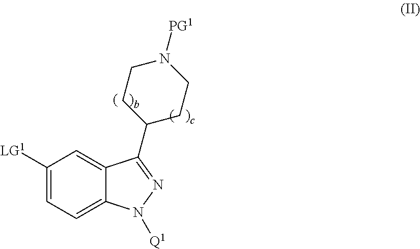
C1([LG1])=CC=C2C(=C1)C(C1CCN([PG1])CC1)=NN2[Q1]
